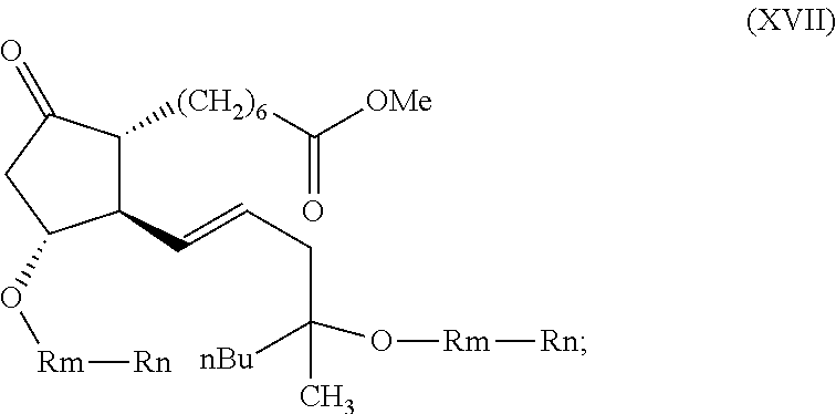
C1(C=CCC(O[Rm][Rn])([nBu])C)C([(CH2)6]C([OMe])=O)C(=O)CC1O[Rm][Rn]
